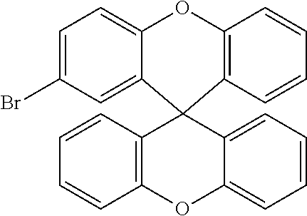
C1=C(Br)C=C2C(=C1)OC1=C(C=CC=C1)C21C2=C(C=CC=C2)OC2=CC=CC=C21
